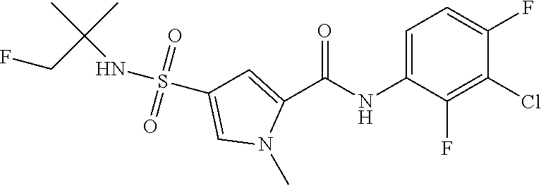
C(NS(C1=CN(C)C(C(NC2=CC=C(F)C(Cl)=C2F)=O)=C1)(=O)=O)(C)(C)CF
